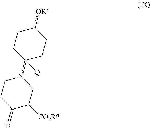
O=C1C([CO2Ra])CN(C2([Q])CCC([OR])CC2)CC1
